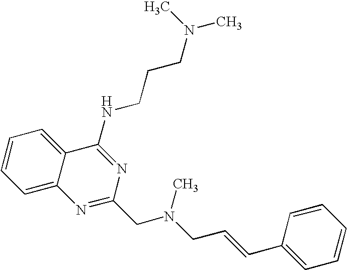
C1=C2C(=CC=C1)C(NCCCN(C)C)=NC(CN(CC=CC1=CC=CC=C1)C)=N2
